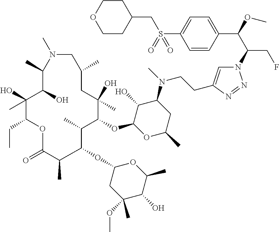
N1=NN(C(C(C2=CC=C(S(CC3CCOCC3)(=O)=O)C=C2)OC)CF)C=C1CCN(C1C(O)C(OC2C(C)C(OC3CC(OC)(C)C(O)C(C)O3)C(C)C(=O)OC(CC)C(O)(C)C(O)C(C)N(C)CC(C)CC2(O)C)OC(C)C1)C
